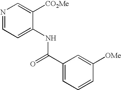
N1=CC=C(NC(C2=CC=CC([OMe])=C2)=O)C([CO2Me])=C1
